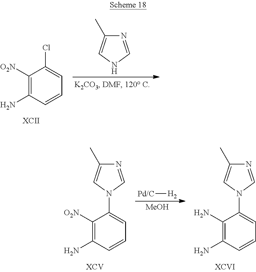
N1=CNC=C1C.C1([O2N])=C(N)C=CC=C1Cl.[MeOH].[Pd/C][H2].C1=CC=C(N2C=C(C)N=C2)C(N)=C1N.C1=CC=C(N2C=C(C)N=C2)C([O2N])=C1N
